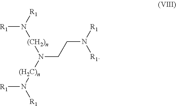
[(CH2)n](N(CCN([R1])[R1])[(H2C)n]N([R1])[R1])N([R1])[R1]
